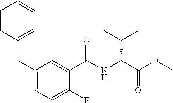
C1=CC(CC2=CC=C(F)C(C(NC(C(C)C)C(=O)OC)=O)=C2)=CC=C1
